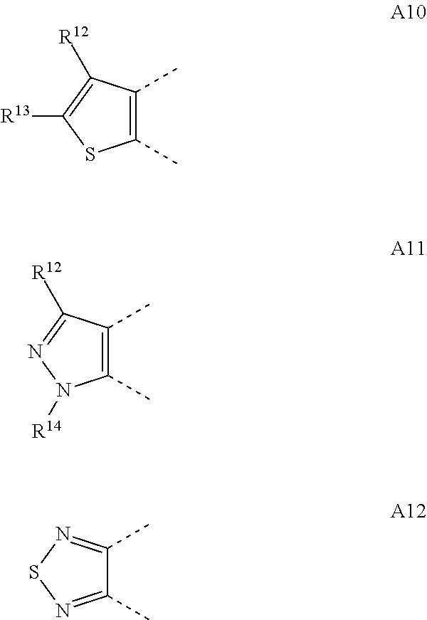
C1(C)=NSN=C1C.C1(C)=C(C)C([R12])=C([R13])S1.C1(C)=C(C)C([R12])=NN1[R14]
